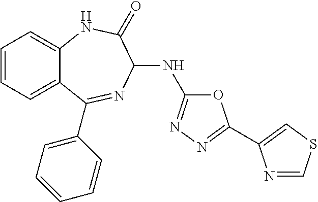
C1=CC=C2C(=C1)NC(=O)C(NC1=NN=C(C3=CSC=N3)O1)N=C2C1=CC=CC=C1
